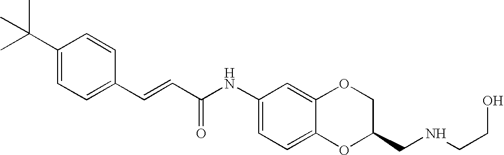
C(=CC(=O)NC1=CC=C2C(=C1)OCC(CNCCO)O2)C1=CC=C(C(C)(C)C)C=C1
